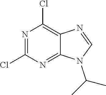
N1=CN(C(C)C)C2=NC(Cl)=NC(Cl)=C12
